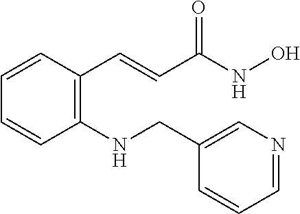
C1=CC(C=CC(NO)=O)=C(NCC2=CN=CC=C2)C=C1
